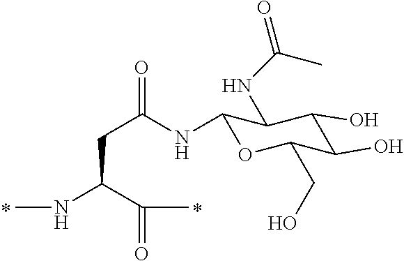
C(C(NC1OC(CO)C(O)C(O)C1NC(=O)C)=O)C(NC)C(C)=O
